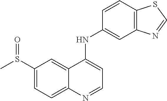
C1(S(C)=O)=CC=C2C(=C1)C(NC1=CC3=C(C=C1)SC=N3)=CC=N2
